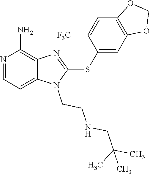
C12=CC=NC(N)=C1N=C(SC1=CC3=C(C=C1[F3C])OCO3)N2CCNCC(C)(C)C
